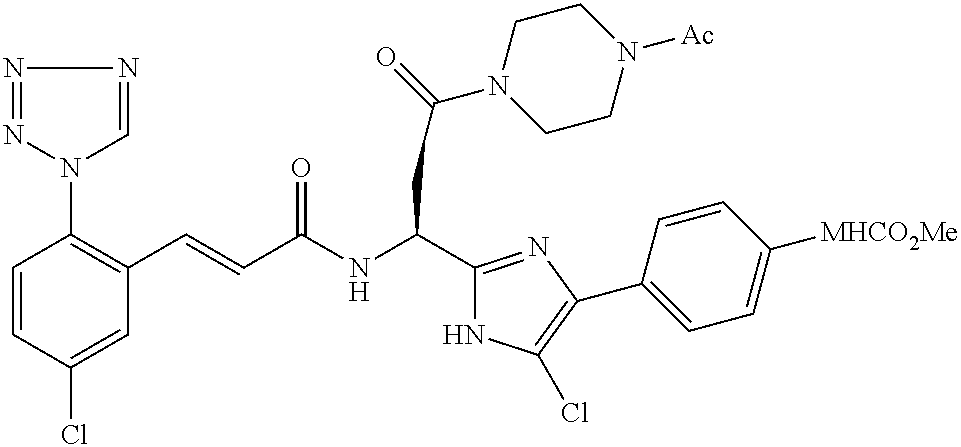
C1=CC(Cl)=CC(C=CC(NC(C2=NC(C3=CC=C([MHCO2Me])C=C3)=C(Cl)N2)CC(=O)N2CCN([Ac])CC2)=O)=C1N1N=NN=C1
